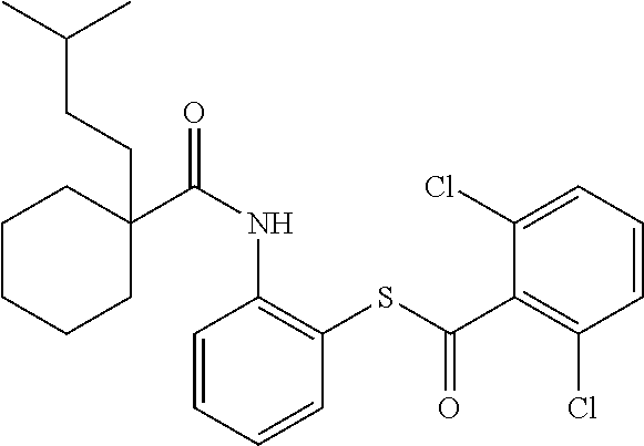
C1C(C(NC2=C(SC(C3=C(Cl)C=CC=C3Cl)=O)C=CC=C2)=O)(CCC(C)C)CCCC1
